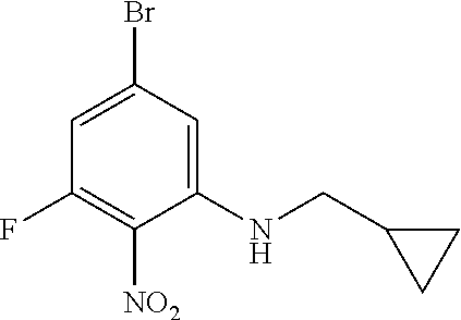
C1(NCC2CC2)=CC(Br)=CC(F)=C1[NO2]
